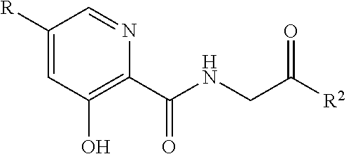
C1=C([R])C=NC(C(NCC([R2])=O)=O)=C1O
